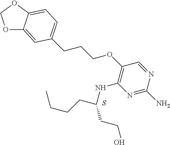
O1C2=CC(CCCOC3=C(NC(CCO)CCCC)N=C(N)N=C3)=CC=C2OC1.S
